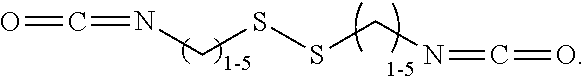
N(CSSCN=C=O)=C=O
